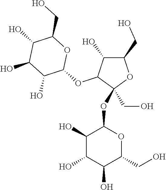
C1(CO)C(O)C(OC2OC(CO)C(O)C(O)C2O)C(CO)(OC2C(O)C(O)C(O)C(CO)O2)O1
